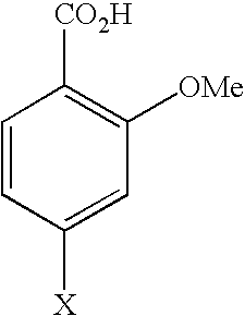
C1=CC([X])=CC([OMe])=C1[CO2H]
